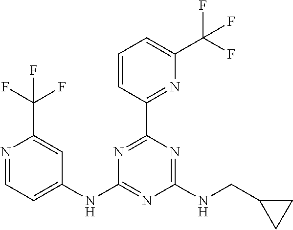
C1(NC2=NC(NCC3CC3)=NC(C3=NC(C(F)(F)F)=CC=C3)=N2)=CC=NC(C(F)(F)F)=C1
